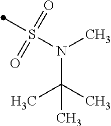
S(N(C(C)(C)C)C)(=O)(=O)C
